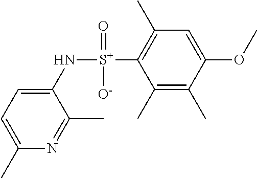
N([S+](C1=C(C)C=C(OC)C(C)=C1C)(=O)[O-])C1=CC=C(C)N=C1C
